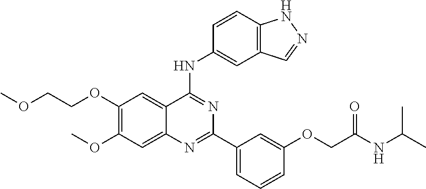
C1(OCCOC)=C(OC)C=C2C(=C1)C(NC1=CC3=C(C=C1)NN=C3)=NC(C1=CC=CC(OCC(NC(C)C)=O)=C1)=N2
